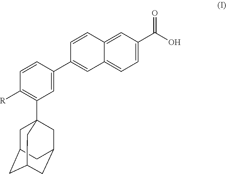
C1=C(C(O)=O)C=C2C(=C1)C=C(C1=CC(C34CC5CC(CC(C3)C5)C4)=C([R])C=C1)C=C2
